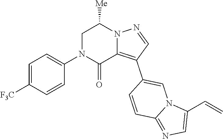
C1=C([F3C])C=CC(N2C(=O)C3=C(C4=CN5C(=NC=C5C=C)C=C4)C=NN3C([Me])C2)=C1
